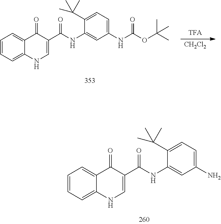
[CH2Cl2].C1=CC=C2C(=C1)C(=O)C(C(NC1=CC(NC(OC(C)(C)C)=O)=CC=C1C(C)(C)C)=O)=CN2.C1=CC=C2C(=C1)C(=O)C(C(NC1=CC(N)=CC=C1C(C)(C)C)=O)=CN2
